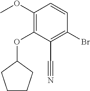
C1(OC)=C(OC2CCCC2)C(C#N)=C(Br)C=C1
